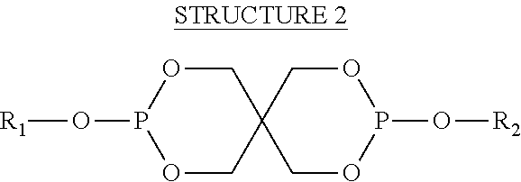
O1CC2(COP1O[R1])COP(O[R2])OC2
